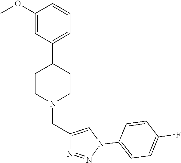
C1(OC)=CC(C2CCN(CC3=CN(C4=CC=C(F)C=C4)N=N3)CC2)=CC=C1
